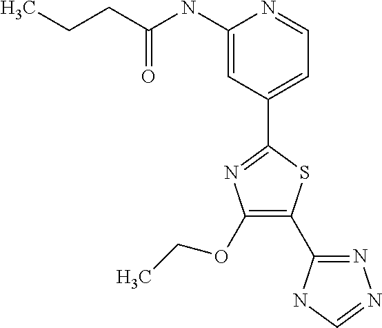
C1=C(C2=NC(OCC)=C(C3=NN=CN3)S2)C=C(NC(CCC)=O)N=C1
